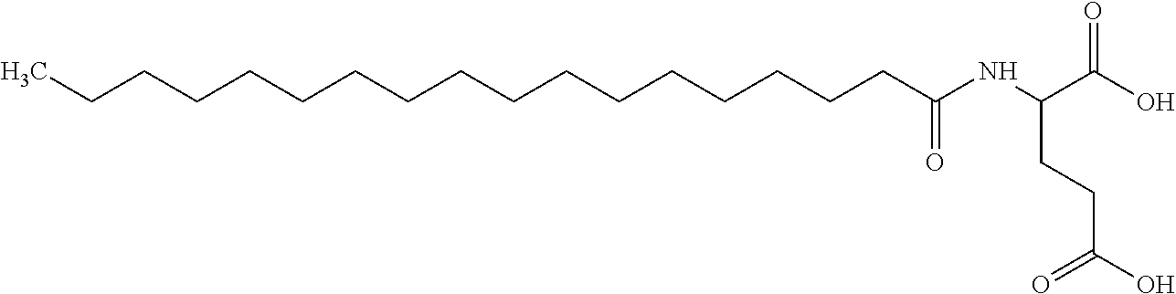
CCCCCCCCCCCCCCCCCC(NC(C(O)=O)CCC(O)=O)=O
